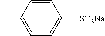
C1=CC(C)=CC=C1[SO3Na]
